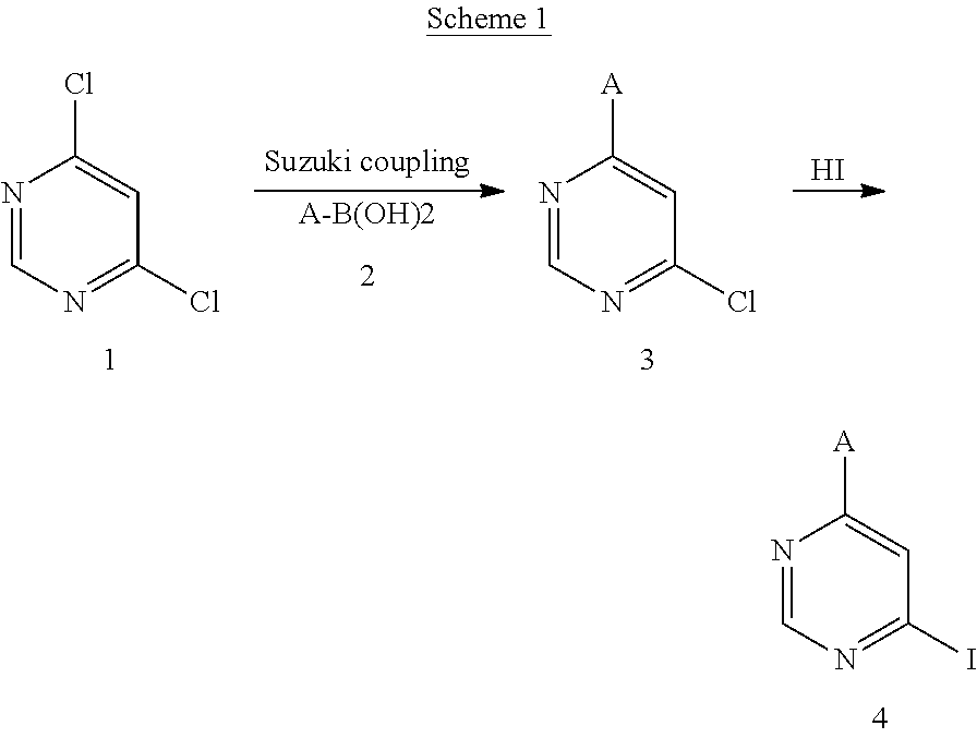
N1=CN=C(Cl)C=C1Cl.[A-B(OH)2].N1=CN=C(Cl)C=C1[A].I.N1=CN=C(I)C=C1[A]
